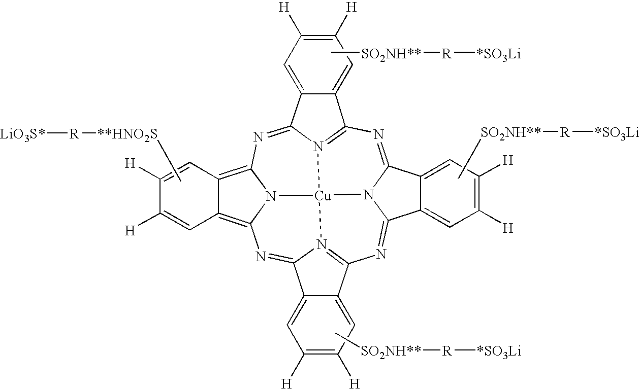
N1=C2N3C(=NC4=N5C(=NC6=C7C(=C8N6[Cu]35N3=C1C1=CC([H])=C([H])C=C1C3=N8)C=C([H])C([H])=C7)C1=CC([H])=C([H])C=C41)C1=CC([H])=C([H])C=C21.C[**HNO2S][R][LiO3S*].C[SO2NH**][R][*SO3Li].C[SO2NH**][R][*SO3Li].C[SO2NH**][R][*SO3Li]
